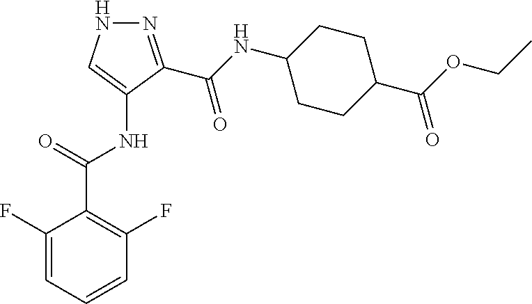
C1(F)=CC=CC(F)=C1C(=O)NC1=CNN=C1C(NC1CCC(C(OCC)=O)CC1)=O
